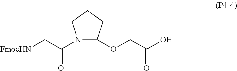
[FmocHN]CC(N1C(OCC(O)=O)CCC1)=O
